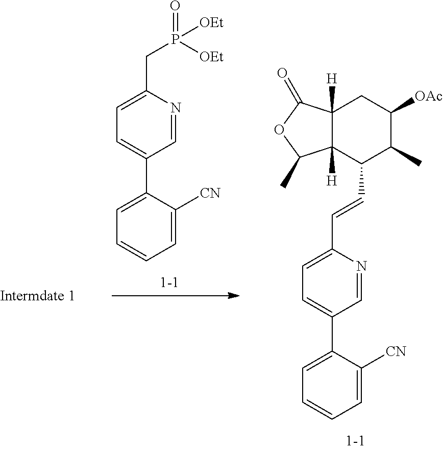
C1=C(C2=CC=C(C=CC3C(C)C([OAc])CC4([H])C3([H])C(C)OC4=O)N=C2)C([CN])=CC=C1.C1=C(C2=CC=C(CP(=O)([OEt])[OEt])N=C2)C([CN])=CC=C1
